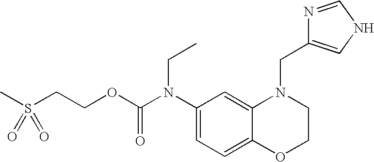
C1(N(C(OCCS(C)(=O)=O)=O)CC)=CC=C2C(=C1)N(CC1=CNC=N1)CCO2
